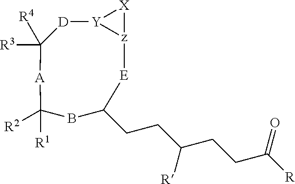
[D]1[Y]2[z]([X]2)[E]C(CCC(CCC(=O)[R])[R])BC([R1])([R2])[A]C1([R3])[R4]
